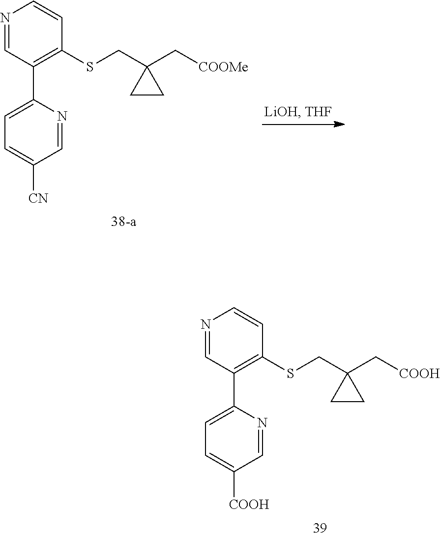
N1=CC(C2=CC=C([COOH])C=N2)=C(SCC2(C[COOH])CC2)C=C1.N1=CC(C2=CC=C([CN])C=N2)=C(SCC2(C[COOMe])CC2)C=C1
